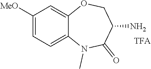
C1([MeO])=CC=C2C(=C1)OCC(N)C(=O)N2C.[TFA]
